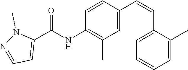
C1=C(C=CC2=CC(C)=C(NC(C3=CC=NN3C)=O)C=C2)C(C)=CC=C1
